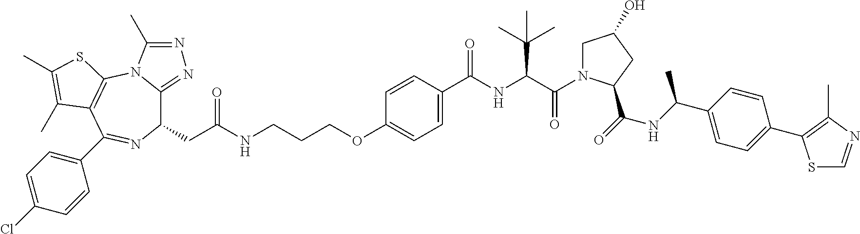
C1(CC(=O)NCCCOC2=CC=C(C(NC(C(=O)N3CC(O)CC3C(=O)NC(C3=CC=C(C4=C(C)N=CS4)C=C3)C)C(C)(C)C)=O)C=C2)C2=NN=C(C)N2C2=C(C(C3=CC=C(Cl)C=C3)=N1)C(C)=C(C)S2
